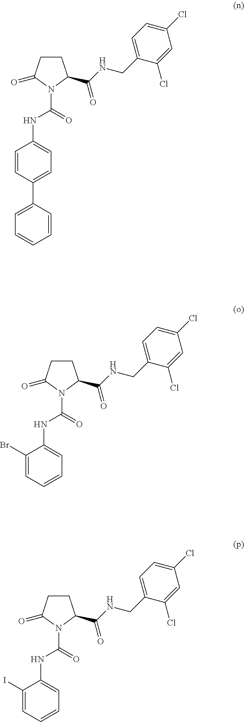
N(C(N1C(C(NCC2=CC=C(Cl)C=C2Cl)=O)CCC1=O)=O)C1=CC=C(C2=CC=CC=C2)C=C1.N(C(N1C(C(NCC2=CC=C(Cl)C=C2Cl)=O)CCC1=O)=O)C1=CC=CC=C1Br.N(C(N1C(C(NCC2=CC=C(Cl)C=C2Cl)=O)CCC1=O)=O)C1=CC=CC=C1I
